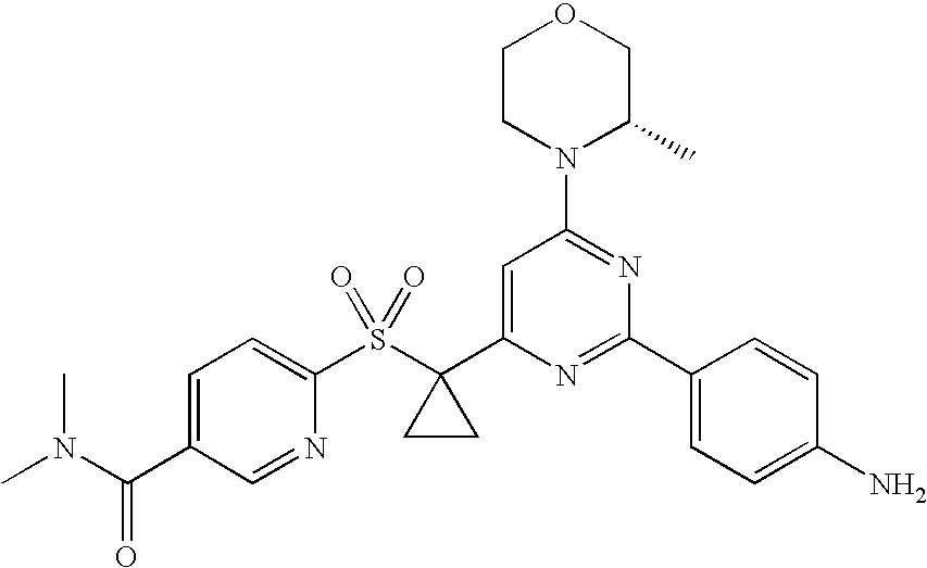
C1CN(C2=NC(C3=CC=C(N)C=C3)=NC(C3(S(C4=CC=C(C(N(C)C)=O)C=N4)(=O)=O)CC3)=C2)C(C)CO1
